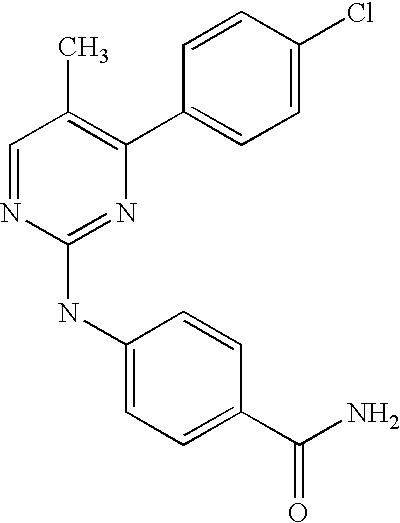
C1(C2=C(C)C=NC(NC3=CC=C(C(N)=O)C=C3)=N2)=CC=C(Cl)C=C1
